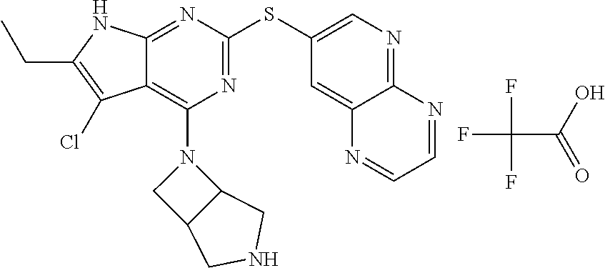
FC(C(O)=O)(F)F.N1=C(SC2=CN=C3C(=C2)N=CC=N3)N=C2C(=C1N1CC3C1CNC3)C(Cl)=C(CC)N2
